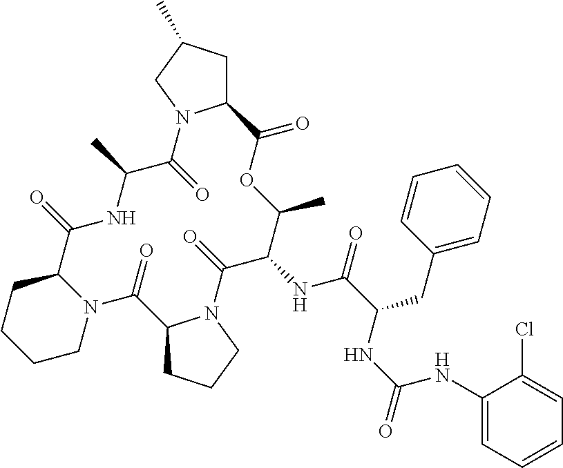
C1N2C(CCC1)C(=O)NC(C)C(=O)N1C(CC(C)C1)C(=O)OC(C)C(NC(=O)C(CC1=CC=CC=C1)NC(NC1=CC=CC=C1Cl)=O)C(=O)N1C(C2=O)CCC1
